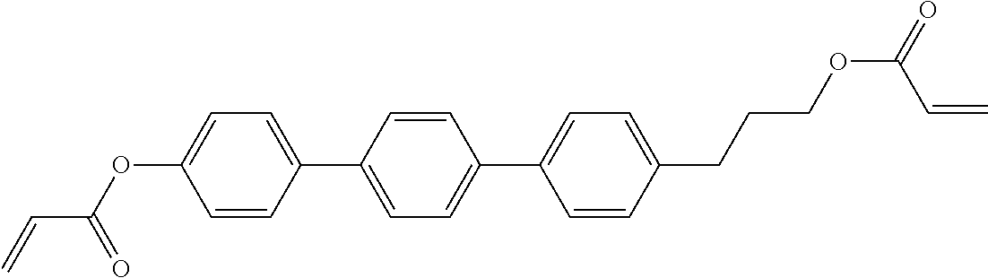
C1=CC(C2=CC=C(C3=CC=C(CCCOC(=O)C=C)C=C3)C=C2)=CC=C1OC(C=C)=O
